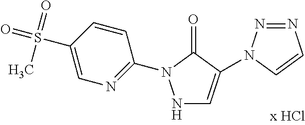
N1C=C(N2N=NC=C2)C(=O)N1C1=NC=C(S(=O)(=O)C)C=C1
